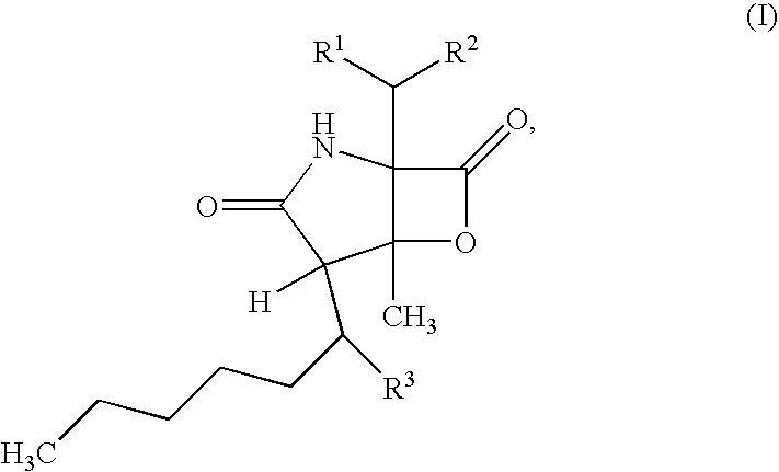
C12(C)C(C([R1])[R2])(NC(=O)C1([H])C(CCCCC)[R3])C(=O)O2
